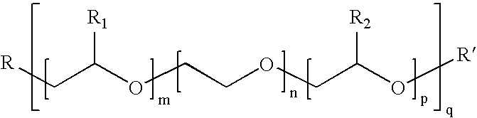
[R]CC(OCCOCC(O[R])[R2])[R1]
